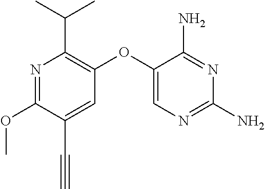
N1=C(OC)C(C#C)=CC(OC2=CN=C(N)N=C2N)=C1C(C)C
